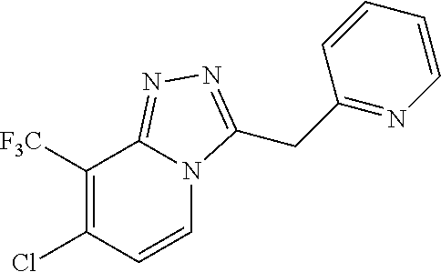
C1([F3C])=C(Cl)C=CN2C1=NN=C2CC1=NC=CC=C1
